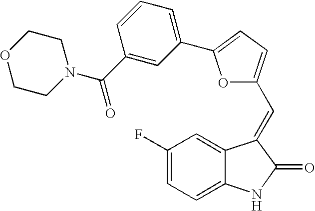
C1(F)=CC=C2C(=C1)C(=CC1=CC=C(C3=CC=CC(C(N4CCOCC4)=O)=C3)O1)C(=O)N2
